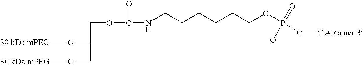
COC(COC)COC(=O)NCCCCCCOP([-O])(=O)O[5]
